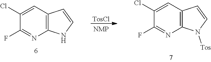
[TosCl].C12=C(C=C(Cl)C(F)=N1)C=CN2.C12=C(C=C(Cl)C(F)=N1)C=CN2[Tos]
